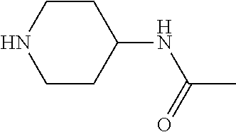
C1CNCCC1NC(C)=O
